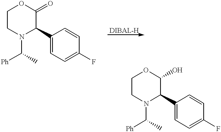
C1(C2C(=O)OCCN2C([Ph])C)=CC=C(F)C=C1.C1(C2C(O)OCCN2C([Ph])C)=CC=C(F)C=C1
